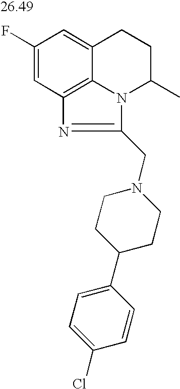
C1(F)=CC2=C3C(=C1)CCC(C)N3C(CN1CCC(C3=CC=C(Cl)C=C3)CC1)=N2
